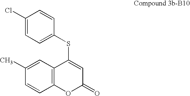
C1(Cl)=CC=C(SC2=CC(=O)OC3=C2C=C(C)C=C3)C=C1
